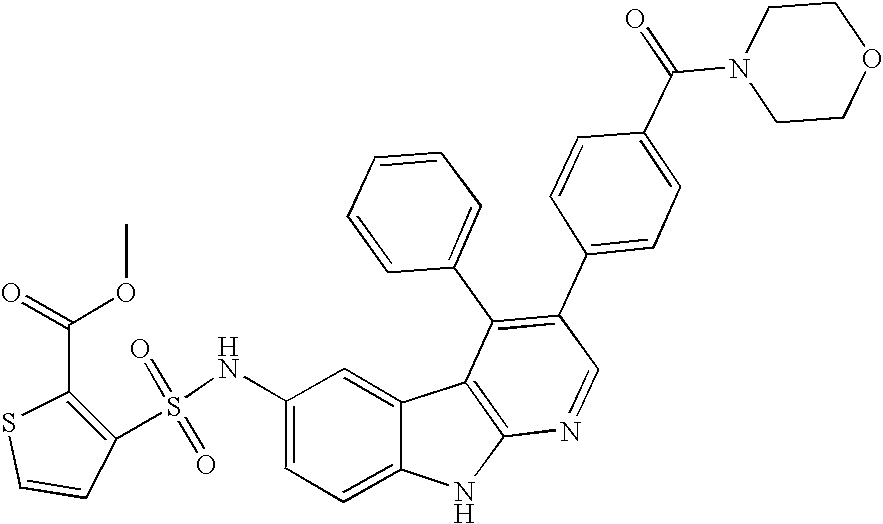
N(C1=CC=C2C(=C1)C1=C(N2)N=CC(C2=CC=C(C(N3CCOCC3)=O)C=C2)=C1C1=CC=CC=C1)S(=O)(=O)C1=C(C(=O)OC)SC=C1
